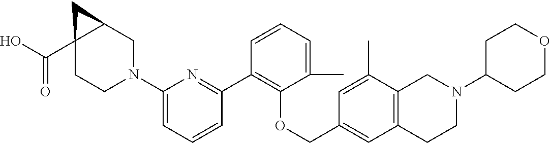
C1CN(C2=CC=CC(C3=C(OCC4=CC5=C(C(C)=C4)CN(C4CCOCC4)CC5)C(C)=CC=C3)=N2)CC2CC12C(O)=O
